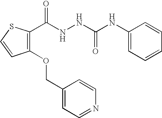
C1(NC(NNC(C2=C(OCC3=CC=NC=C3)C=CS2)=O)=O)=CC=CC=C1
